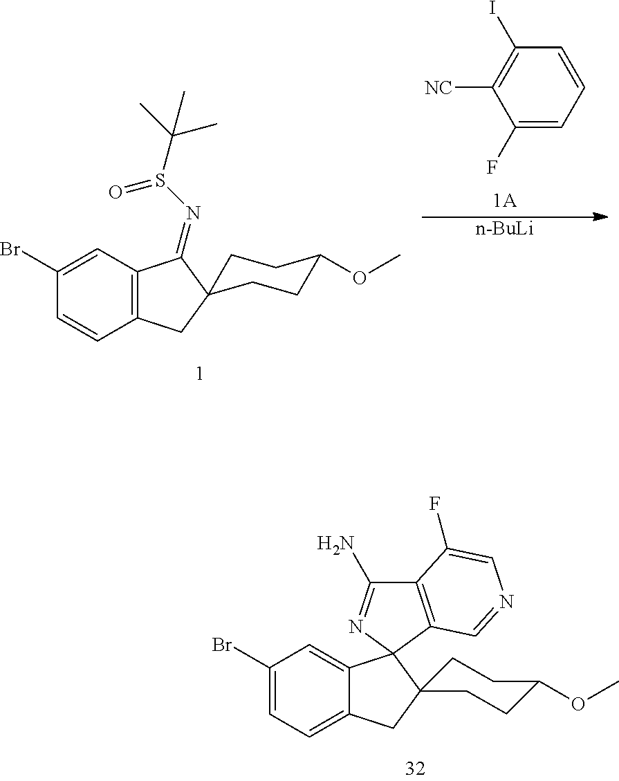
C12=CC=C(Br)C=C1C1(N=C(N)C3=C1C=NC=C3F)C1(C2)CCC(OC)CC1.C1=CC(I)=C([NC])C(F)=C1.[n-BuLi].C12=C(C=C(Br)C=C1)C(=NS(C(C)(C)C)=O)C1(C2)CCC(OC)CC1
